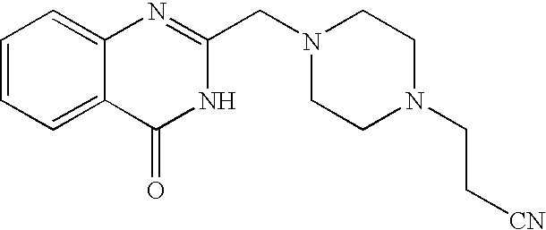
C1=CC=C2C(=C1)N=C(CN1CCN(CC[CN])CC1)NC2=O
